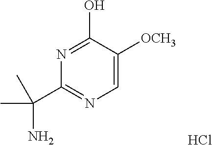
Cl.C1=C([OCH3])C(O)=NC(C(C)(N)C)=N1
